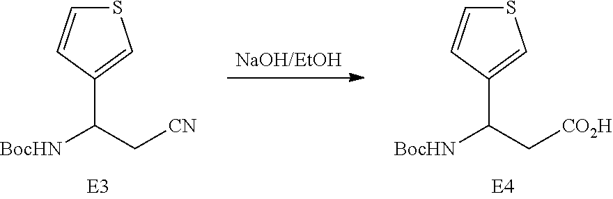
[NaOH/EtOH].S1C=CC(C(C[CN])[BocHN])=C1.S1C=CC(C(C[CO2H])[BocHN])=C1
